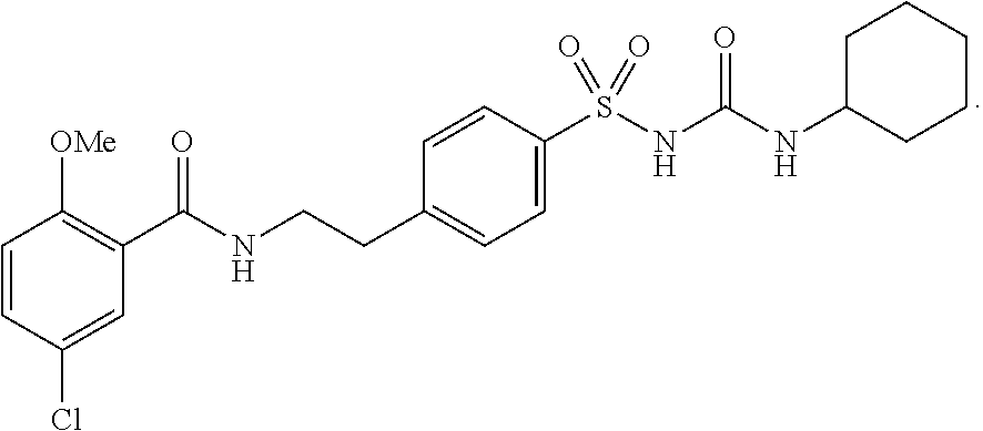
C1=CC(S(NC(NC2CCCCC2)=O)(=O)=O)=CC=C1CCNC(C1=C([OMe])C=CC(Cl)=C1)=O
